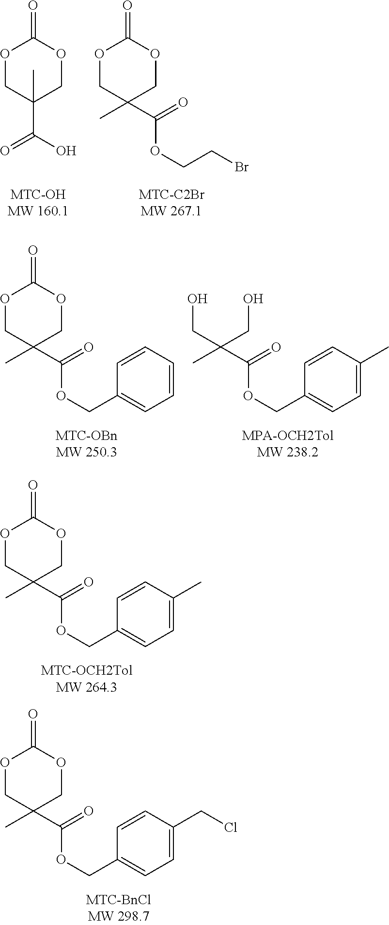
O1CC(C)(C(O)=O)COC1=O.O1CC(C)(C(=O)OCCBr)COC1=O.O1CC(C)(C(=O)OCC2=CC=CC=C2)COC1=O.OCC(CO)(C)C(=O)OCC1=CC=C(C)C=C1.O1CC(C)(C(=O)OCC2=CC=C(C)C=C2)COC1=O.O1CC(C)(C(=O)OCC2=CC=C(CCl)C=C2)COC1=O
